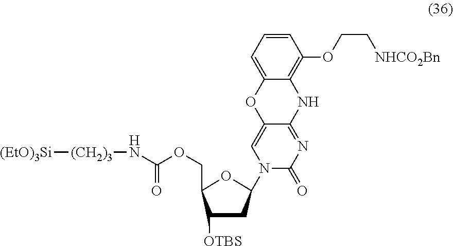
N1(C2CC([OTBS])C(COC(N[(CH2)3][(EtO)3Si])=O)O2)C(=O)N=C2C(=C1)OC1=CC=CC(OCC[NHCO2Bn])=C1N2
